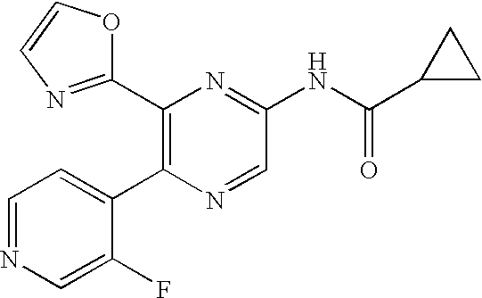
C1(C2=C(C3=CC=NC=C3F)N=CC(NC(C3CC3)=O)=N2)=NC=CO1
